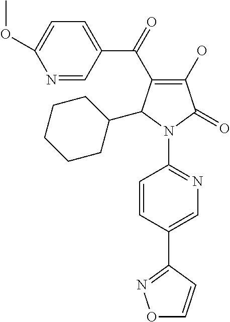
C1(O)=C(C(=O)C2=CC=C(OC)N=C2)C(C2CCCCC2)N(C2=NC=C(C3=NOC=C3)C=C2)C1=O
